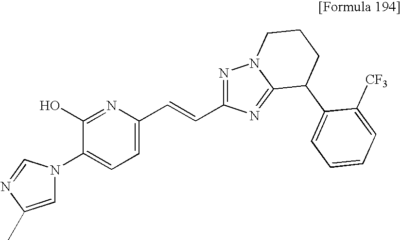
N1(C2=CC=C(C=CC3=NN4C(=N3)C(C3=CC=CC=C3[CF3])CCC4)N=C2O)C=C(C)N=C1
